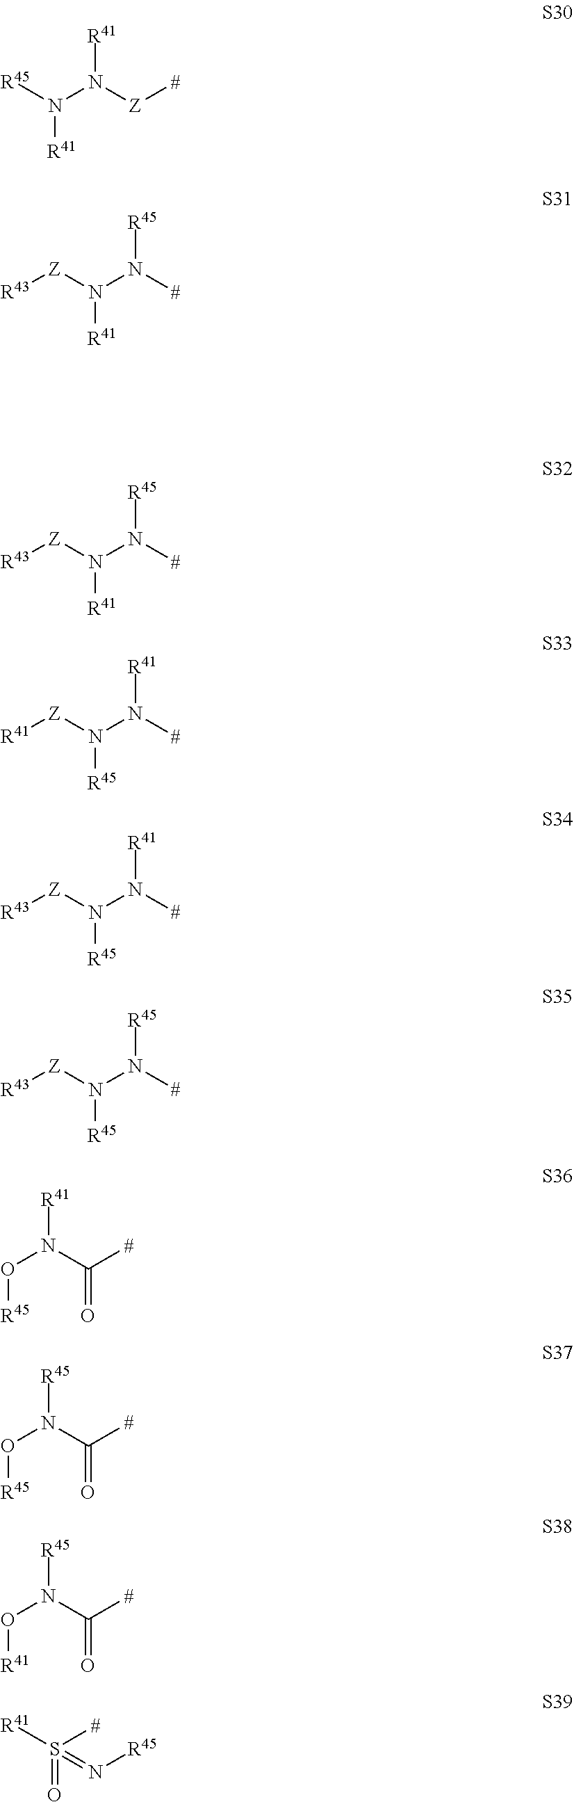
N([Z][#])(N([R45])[R41])[R41].[Z](N(N([#])[R45])[R41])[R43].[Z](N(N([#])[R45])[R41])[R43].[#]S([R41])(=O)=N[R45].N(C([#])=O)(O[R41])[R45].N(C([#])=O)(O[R45])[R45].N(C([#])=O)(O[R45])[R41].[Z](N(N([#])[R45])[R45])[R43].[Z](N(N([#])[R41])[R45])[R43].[Z](N(N([#])[R41])[R45])[R41]
